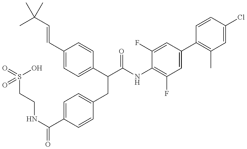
O=S(CCNC(C1=CC=C(CC(C2=CC=C(C=CC(C)(C)C)C=C2)C(=O)NC2=C(F)C=C(C3=C(C)C=C(Cl)C=C3)C=C2F)C=C1)=O)(O)=O
